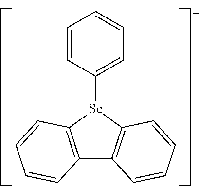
C1=CC([Se]2C3=C(C4=C2C=CC=C4)C=CC=C3)=CC=C1
